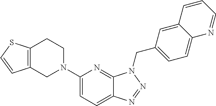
C12=CC=C(N3CCC4=C(C3)C=CS4)N=C1N(CC1=CC=C3C(=C1)C=CC=N3)N=N2
